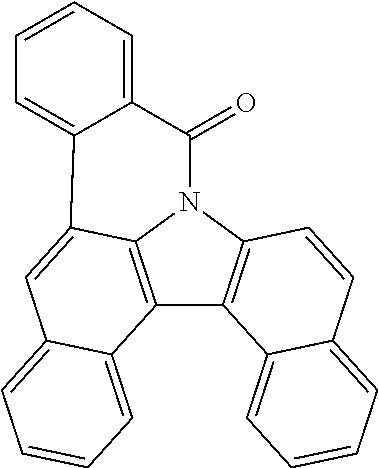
C12=C3N(C4=C1C1=CC=CC=C1C=C4)C(=O)C1=CC=CC=C1C3=CC1=CC=CC=C21
